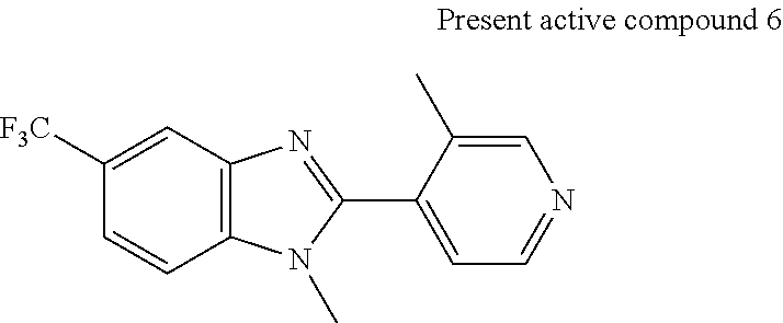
C1=C([F3C])C=CC2=C1N=C(C1=CC=NC=C1C)N2C
